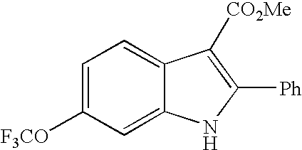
C1=C([F3CO])C=C2C(=C1)C([CO2Me])=C([Ph])N2
